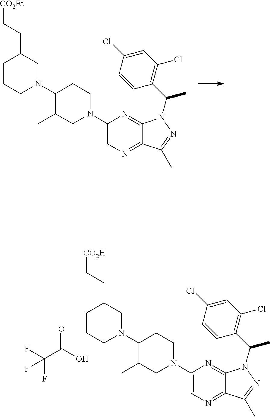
C1CN(C2C(C)CN(C3=CN=C4C(=N3)N(C(C3=C(Cl)C=C(Cl)C=C3)C)N=C4C)CC2)CC(CC[CO2Et])C1.C1CN(C2C(C)CN(C3=CN=C4C(=N3)N(C(C3=C(Cl)C=C(Cl)C=C3)C)N=C4C)CC2)CC(CC[CO2H])C1.O=C(O)C(F)(F)F
